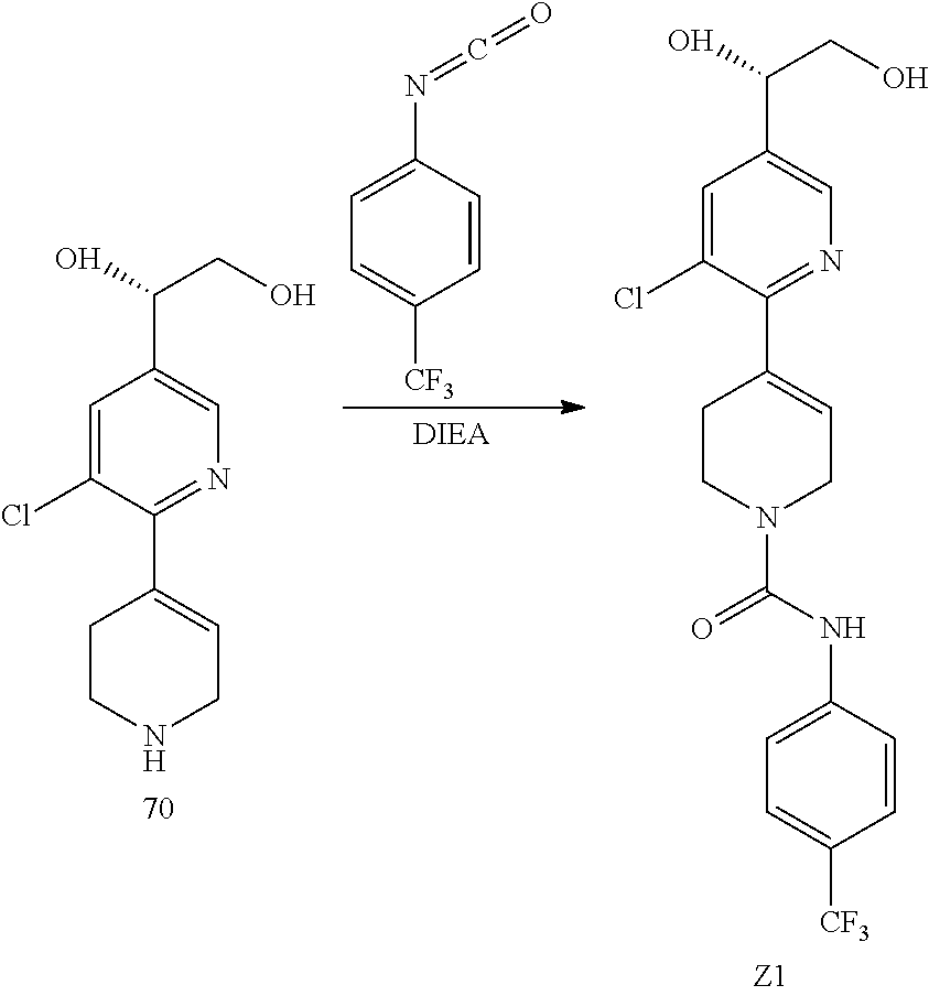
C1=C(Cl)C(C2=CCNCC2)=NC=C1C(O)CO.C1=C(Cl)C(C2=CCN(C(NC3=CC=C([CF3])C=C3)=O)CC2)=NC=C1C(O)CO.C1=C(N=C=O)C=CC([CF3])=C1
